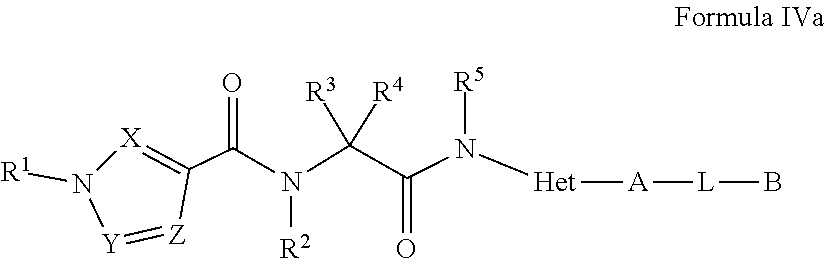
N([R2])(C(=O)C1=[X]N([R1])[Y]=[Z]1)C(C(N([R5])[Het][A][L]B)=O)([R3])[R4]
